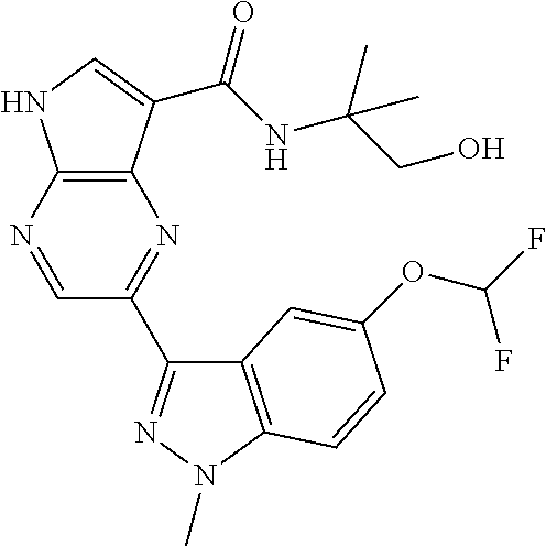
C12=C(C(C(NC(CO)(C)C)=O)=CN1)N=C(C1=NN(C)C3=C1C=C(OC(F)F)C=C3)C=N2
